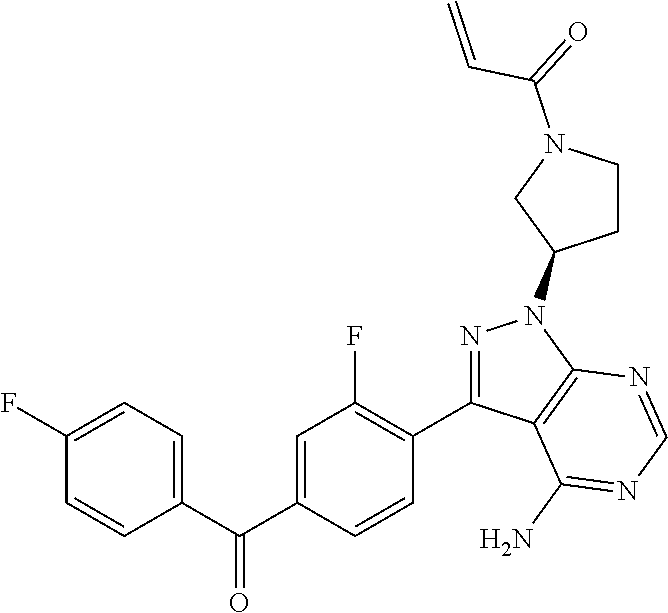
C1(F)=CC=C(C(C2=CC(F)=C(C3=NN(C4CCN(C(=O)C=C)C4)C4=C3C(N)=NC=N4)C=C2)=O)C=C1
